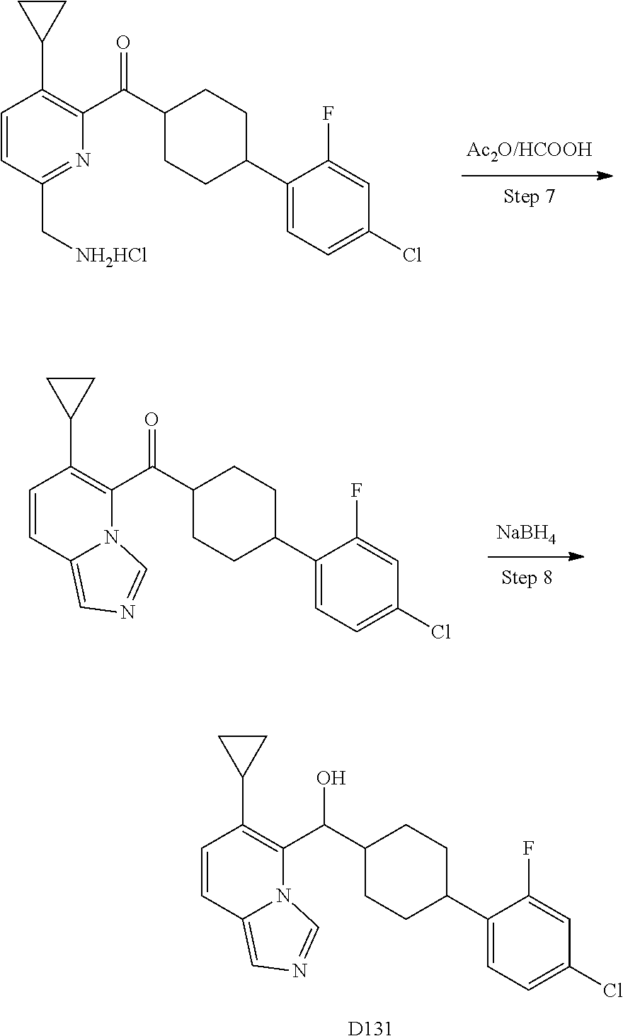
C1=CC2=CN=CN2C(C(C2CCC(C3=CC=C(Cl)C=C3F)CC2)O)=C1C1CC1.[D131].C1=CC(C[NH2HCl])=NC(C(C2CCC(C3=CC=C(Cl)C=C3F)CC2)=O)=C1C1CC1.[NaBH4].C1=CC2=CN=CN2C(C(C2CCC(C3=CC=C(Cl)C=C3F)CC2)=O)=C1C1CC1
